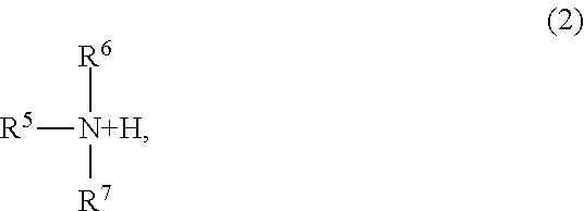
[R6][N+H]([R5])[R7]
